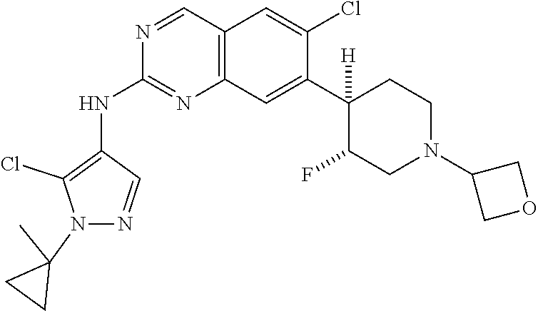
C12=C(C=C(C3([H])CCN(C4COC4)CC3F)C(Cl)=C1)N=C(NC1=C(Cl)N(C3(C)CC3)N=C1)N=C2
